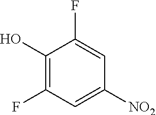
C1(O)=C(F)C=C([NO2])C=C1F
